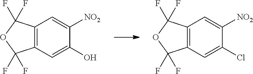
C12=C(C=C(O)C([NO2])=C1)C(F)(F)OC2(F)F.C12=C(C=C(Cl)C([NO2])=C1)C(F)(F)OC2(F)F
